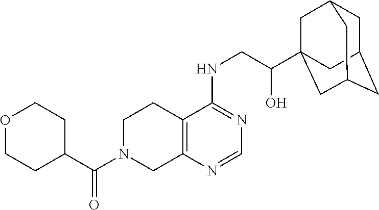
C(N1CC2=C(CC1)C(NCC(O)C13CC4CC(CC(C1)C4)C3)=NC=N2)(=O)C1CCOCC1
